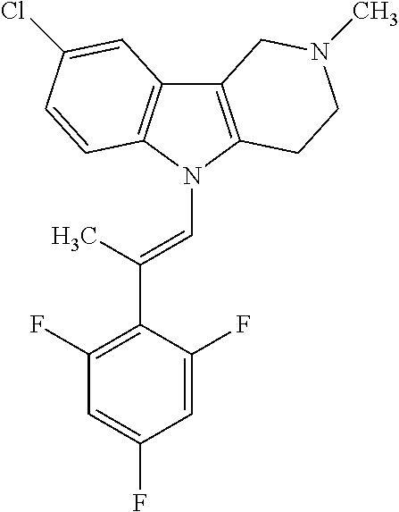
C12=C(N(C=C(C3=C(F)C=C(F)C=C3F)C)C3=C1C=C(Cl)C=C3)CCN(C)C2
